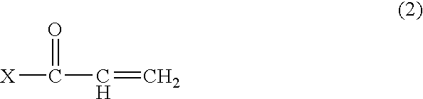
[X]C(=O)C=C
